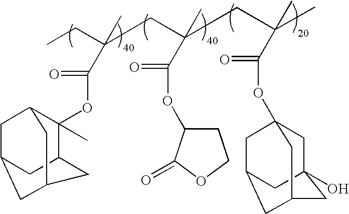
CCC(CC(CC(C)(C)C(OC12CC3(O)CC(CC(C1)C3)C2)=O)(C)C(OC1CCOC1=O)=O)(C)C(OC1(C)C2CC3CC1CC(C3)C2)=O
